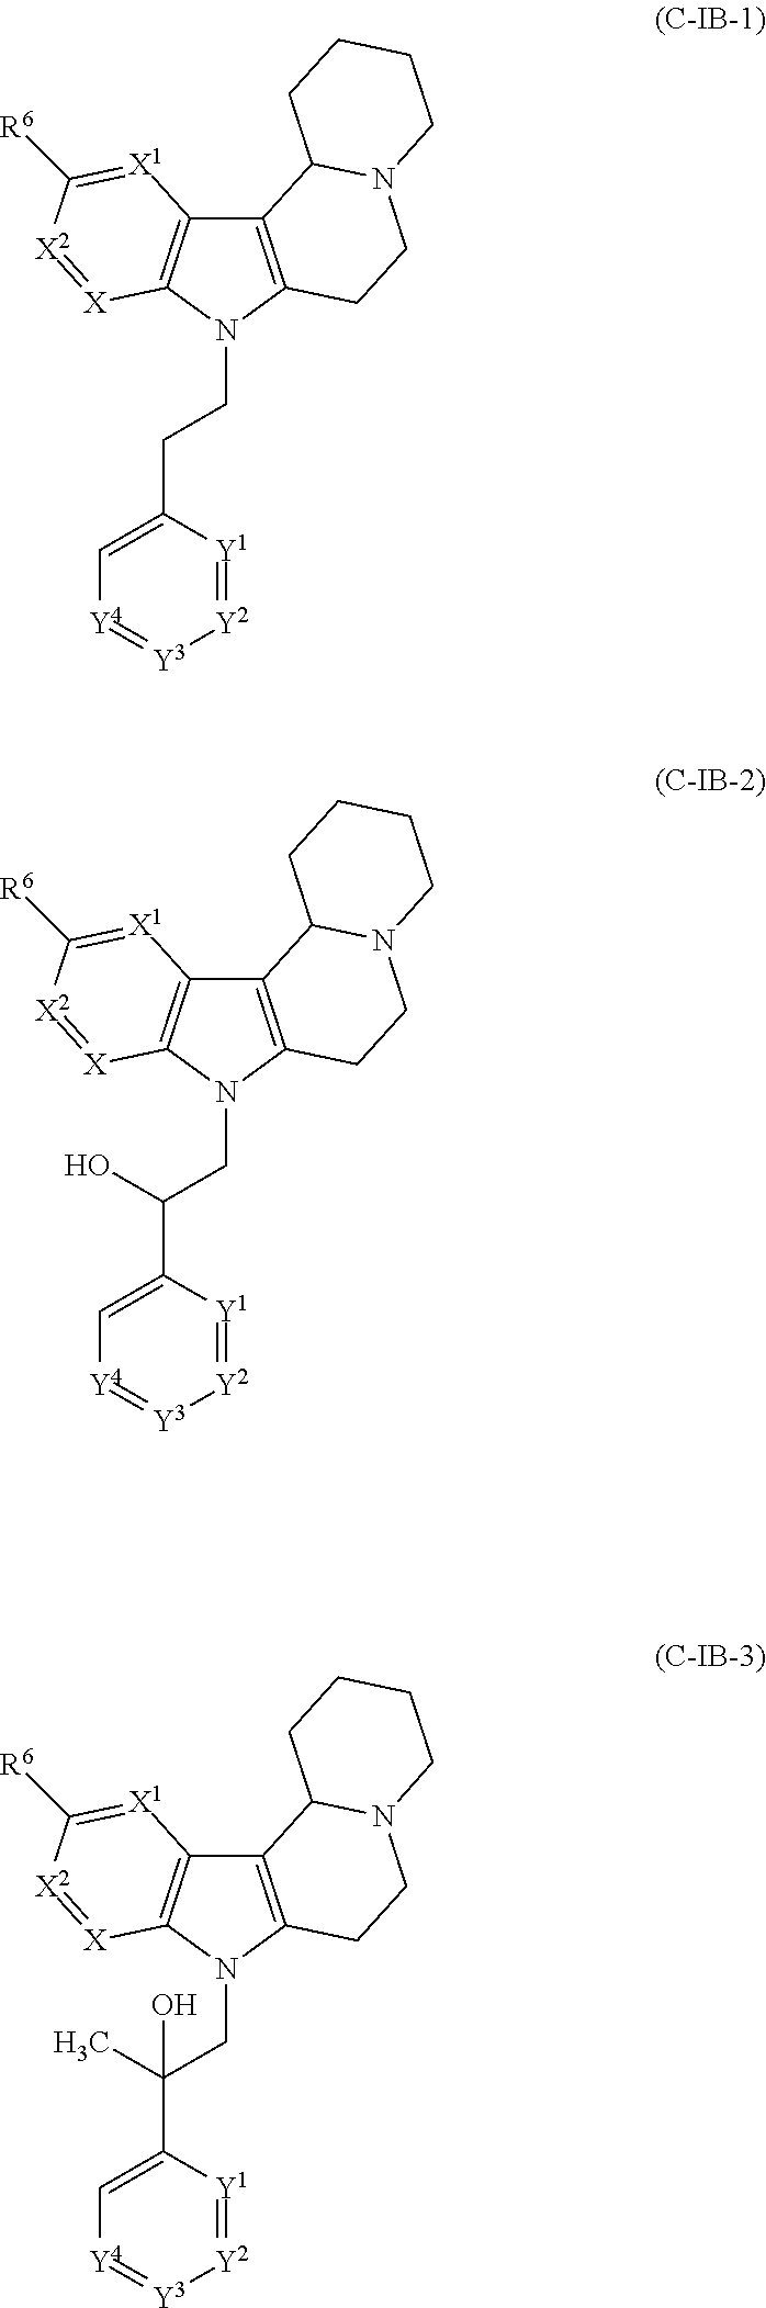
C12=C(N(CCC3=C[Y4]=[Y3][Y2]=[Y1]3)C3=C1[X1]=C([R6])[X2]=[X]3)CCN1C2CCCC1.C12=C(N(CC(C3=C[Y4]=[Y3][Y2]=[Y1]3)O)C3=C1[X1]=C([R6])[X2]=[X]3)CCN1C2CCCC1.C12=C(N(CC(C3=C[Y4]=[Y3][Y2]=[Y1]3)(C)O)C3=C1[X1]=C([R6])[X2]=[X]3)CCN1C2CCCC1
